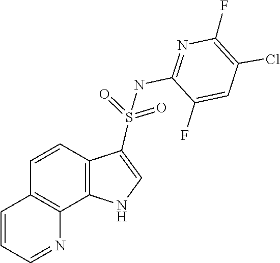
C1(NS(=O)(C2=CNC3=C2C=CC2=C3N=CC=C2)=O)=NC(F)=C(Cl)C=C1F
